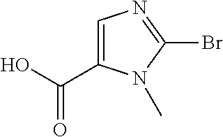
OC(=O)C1=CN=C(Br)N1C
